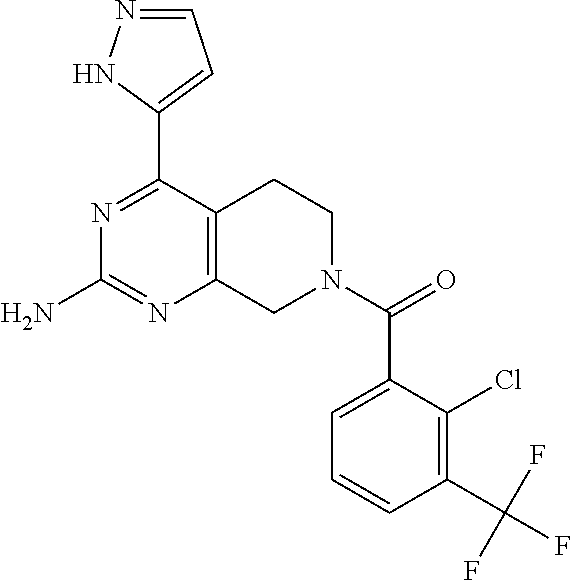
N1(C(=O)C2=CC=CC(C(F)(F)F)=C2Cl)CC2=C(CC1)C(C1=CC=NN1)=NC(N)=N2
